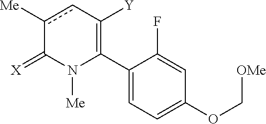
C1(C2=C([Y])cc([Me])C(=[X])N2[Me])=CC=C(OC[OMe])C=C1F
